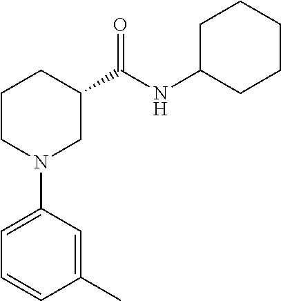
C1CN(C2=CC=CC(C)=C2)CC(C(NC2CCCCC2)=O)C1
